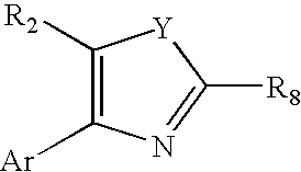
C1([R2])=C([Ar])N=C([R8])[Y]1
